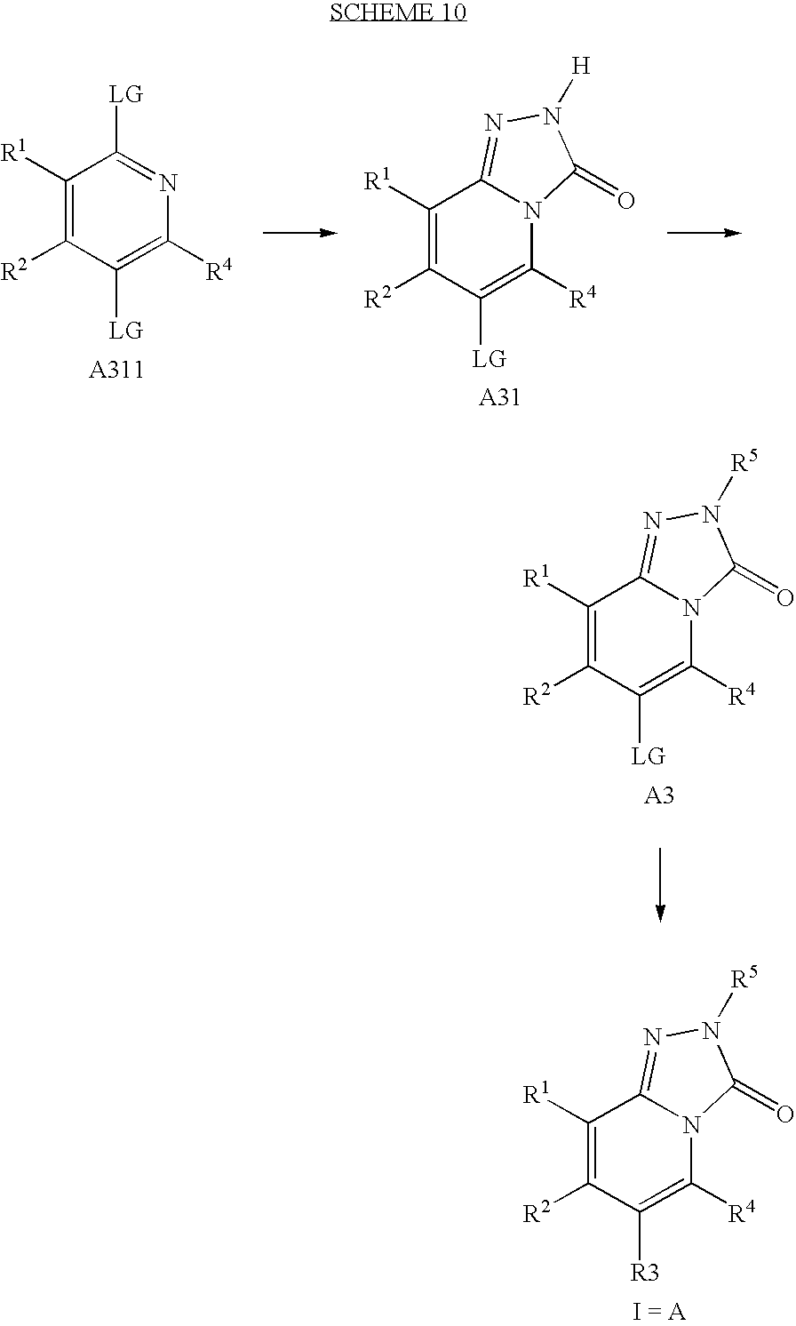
C1([R1])=C([R2])C([LG])=C([R4])N=C1[LG].C1([R1])=C([R2])C([LG])=C([R4])N2C1=NN([H])C2=O.C1([R1])=C([R2])C([R3])=C([R4])N2C1=NN([R5])C2=O.C1([R1])=C([R2])C([LG])=C([R4])N2C1=NN([R5])C2=O
